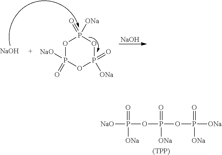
[NaO]P(OP(OP([ONa])(=O)[ONa])(=O)[ONa])(=O)[ONa].[(TPP)].O1P([NaO])(=O)OP(=O)([ONa])OP1(=O)[ONa].[NaOH].[NaOH]
